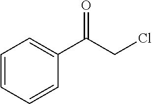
C1=CC=CC(C(CCl)=O)=C1
